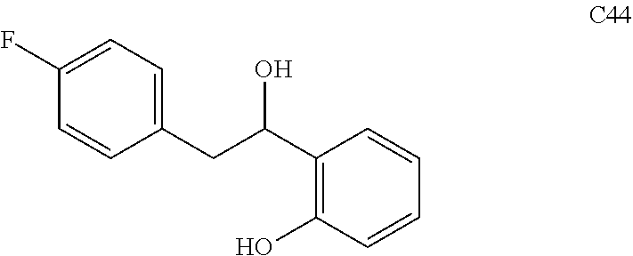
OC(C1=C(O)C=CC=C1)CC1=CC=C(F)C=C1
